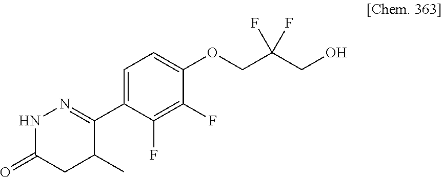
N1C(=O)CC(C)C(C2=CC=C(OCC(CO)(F)F)C(F)=C2F)=N1
